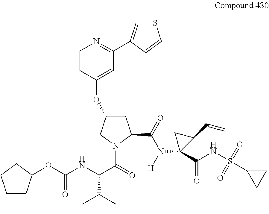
C1CC(OC(NC(C(=O)N2C(C(=O)N([H])C3(C(NS(C4CC4)(=O)=O)=O)C(C=C)C3)CC(OC3=CC(C4=CSC=C4)=NC=C3)C2)C(C)(C)C)=O)CC1
